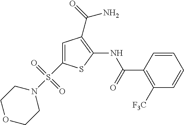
C1(C(=O)NC2=C(C(N)=O)C=C(S(N3CCOCC3)(=O)=O)S2)=C([F3C])C=CC=C1
